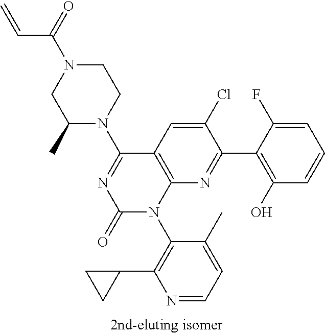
C1(C)N(C2=NC(=O)N(C3=C(C4CC4)N=CC=C3C)C3=C2C=C(Cl)C(C2=C(O)C=CC=C2F)=N3)CCN(C(C=C)=O)C1
